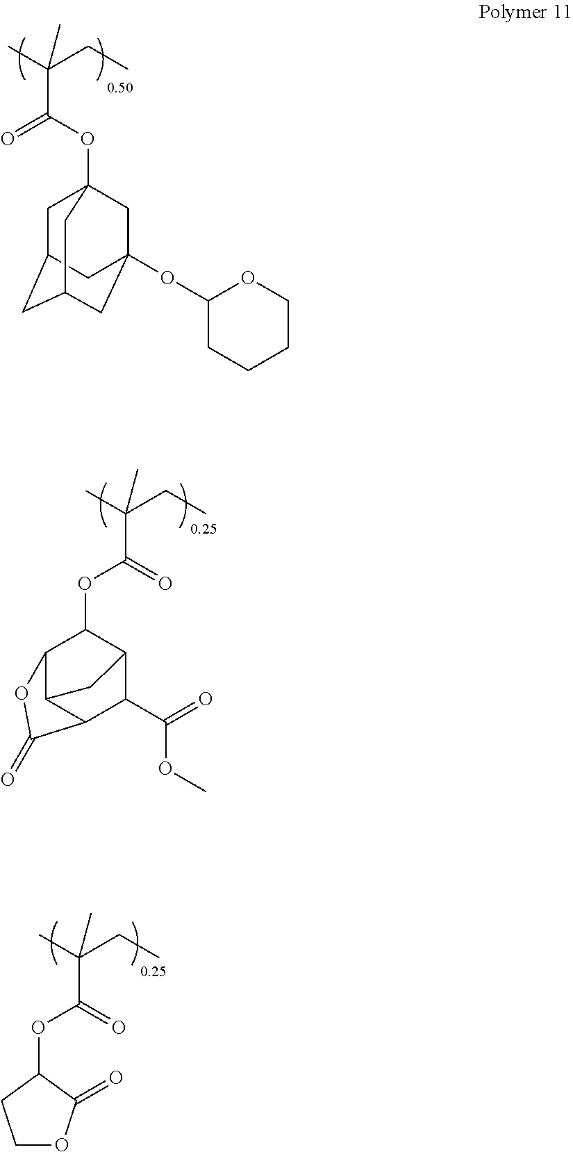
C1C2CC3CC(OC4CCCCO4)(CC1(OC(=O)C(C)(CC)C)C3)C2.C12C3C(C(C(OC)=O)C(C1OC(C(C)(CC)C)=O)C3)C(=O)O2.C1OC(=O)C(OC(=O)C(C)(CC)C)C1
